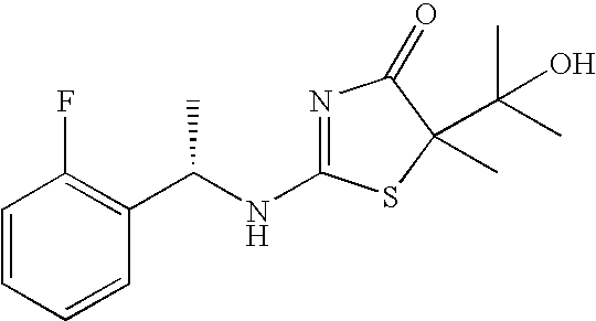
C1=CC=CC(C(NC2=NC(=O)C(C(O)(C)C)(C)S2)C)=C1F
